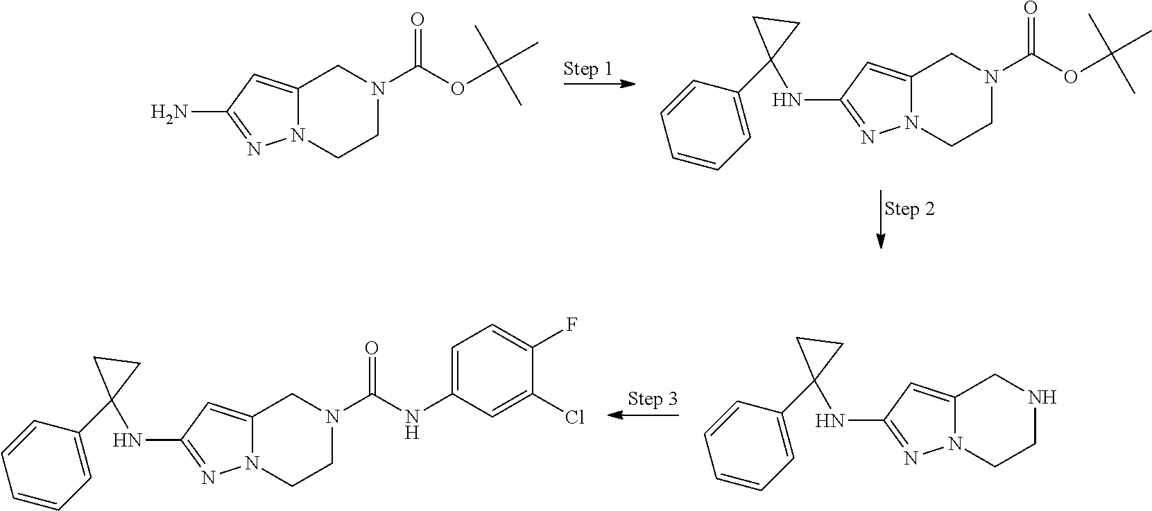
C12=CC(N)=NN1CCN(C(OC(C)(C)C)=O)C2.C12=CC(NC3(C4=CC=CC=C4)CC3)=NN1CCN(C(OC(C)(C)C)=O)C2.C12=CC(NC3(C4=CC=CC=C4)CC3)=NN1CCNC2.C12=CC(NC3(C4=CC=CC=C4)CC3)=NN1CCN(C(NC1=CC=C(F)C(Cl)=C1)=O)C2
